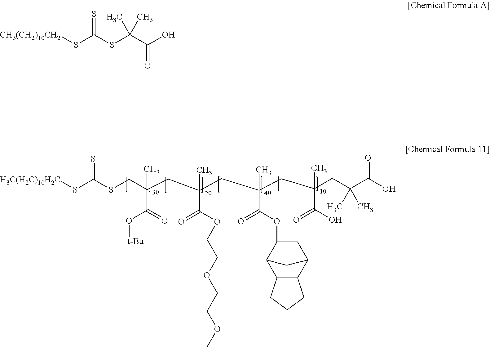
CC(CC(CC(CC(CC(C(O)=O)(C)C)(C(O)=O)C)(C)C(OC1CC2C3CCCC3C1C2)=O)(C)C(OCCOCCOC)=O)(CSC(S[H3C(H2C)10H2C])=S)C(=O)O[t-Bu].S=C(SC(C(O)=O)(C)C)S[CH3(CH2)10CH2]
